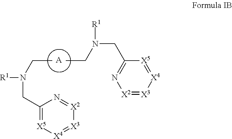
[A].CCN([R1])CC1=[X5][X4]=[X3][X2]=N1.C(C)N(CC1=N[X2]=[X3][X4]=[X5]1)[R1]
